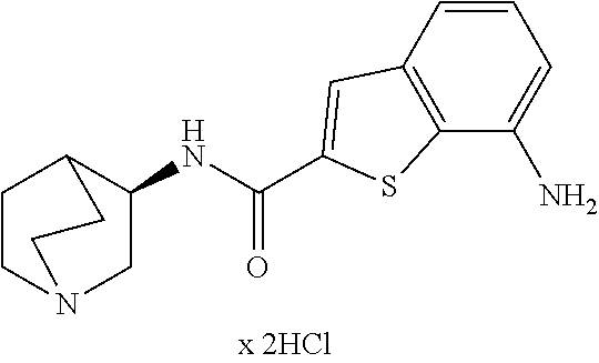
C1=CC2=C(C(N)=C1)SC(C(NC1CN3CCC1CC3)=O)=C2
